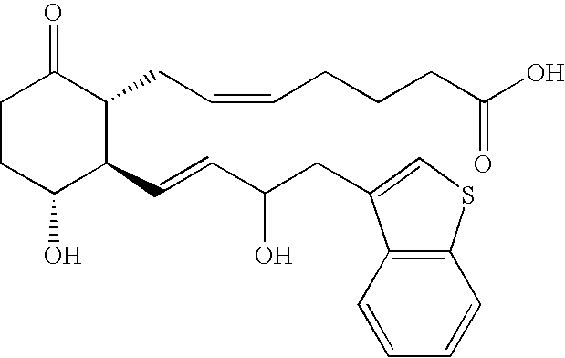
C1CC(O)C(C=CC(CC2=CSC3=C2C=CC=C3)O)C(CC=CCCCC(O)=O)C1=O
